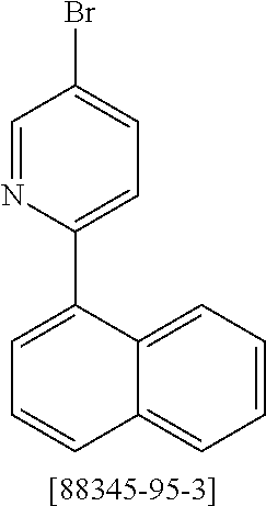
C12=CC=CC=C1C(C1=CC=C(Br)C=N1)=CC=C2.[[88345-95-3]]
